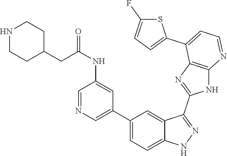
C1(C2=CC=C3C(=C2)C(C2=NC4=C(N2)N=CC=C4C2=CC=C(F)S2)=NN3)=CN=CC(NC(=O)CC2CCNCC2)=C1
